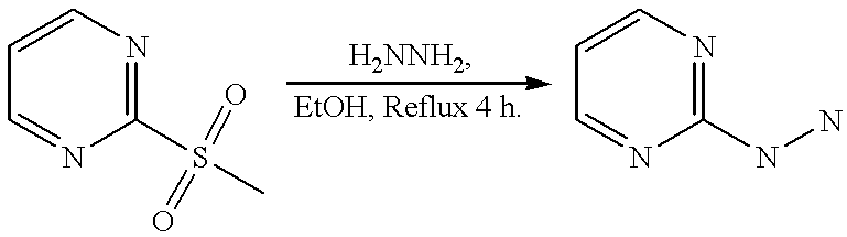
N1=C(S(C)(=O)=O)N=CC=C1.N1=C(NN)N=CC=C1
